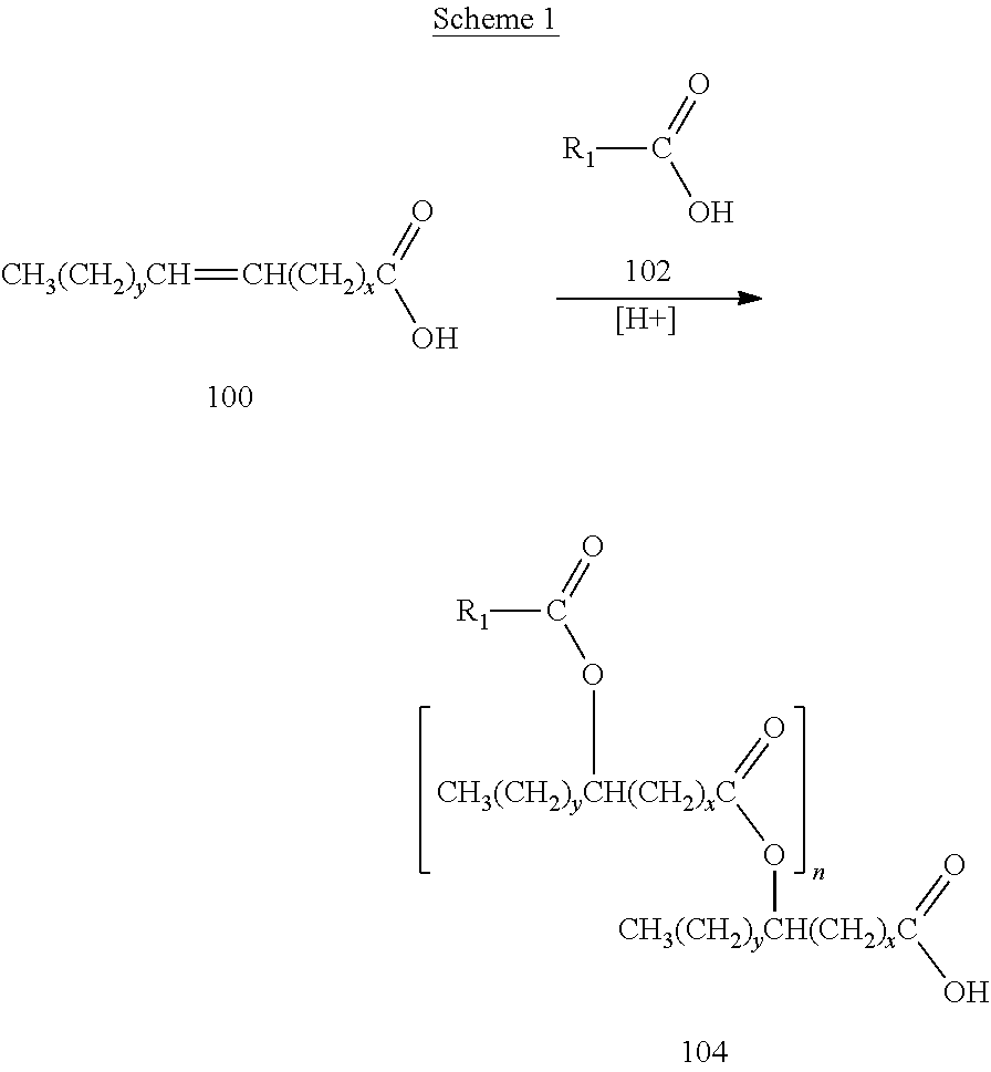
[R1]C(=O)O.[CH3(CH2)yCH]=[CH(CH2)xC](=O)O.[H].[CH3(CH2)yCH(CH2)xC](=O)(O[CH3(CH2)yCH(CH2)xC](=O)O)OC([R1])=O
